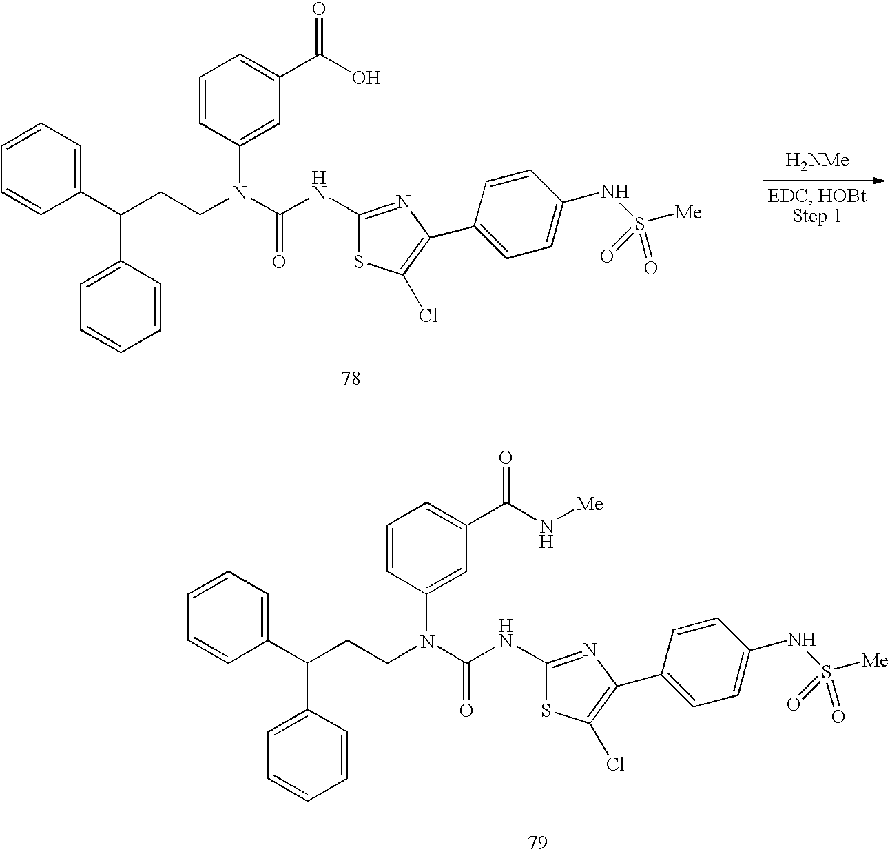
C1=CC=C(C(CCN(C2=CC(C(N[Me])=O)=CC=C2)C(=O)NC2=NC(C3=CC=C(NS([Me])(=O)=O)C=C3)=C(Cl)S2)C2=CC=CC=C2)C=C1.C1=CC=C(C(CCN(C2=CC(C(O)=O)=CC=C2)C(=O)NC2=NC(C3=CC=C(NS([Me])(=O)=O)C=C3)=C(Cl)S2)C2=CC=CC=C2)C=C1.[H2NMe]
